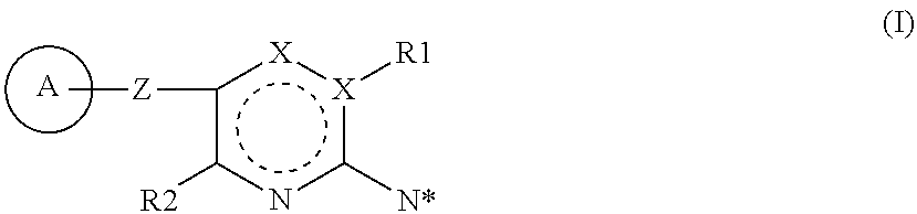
c1([Z]C)c([R2])nc([N*])[X]([R1]):[X]1.[A]
